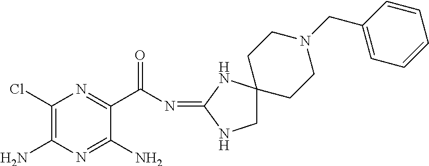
C1(Cl)=C(N)N=C(N)C(C(N=C2NCC3(N2)CCN(CC2=CC=CC=C2)CC3)=O)=N1
